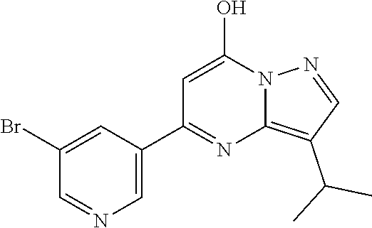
C1=C(C2=NC3=C(C(C)C)C=NN3C(O)=C2)C=C(Br)C=N1
